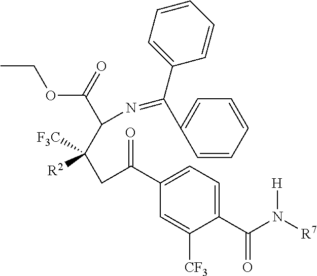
C1(C(N([R7])[H])=O)=CC=C(C(CC(C(N=C(C2=CC=CC=C2)C2=CC=CC=C2)C(=O)OCC)([F3C])[R2])=O)C=C1[CF3]
